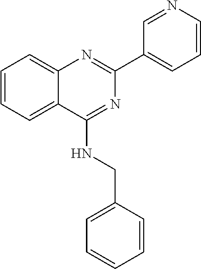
C1=CC=C2C(=C1)N=C(C1=CC=CN=C1)N=C2NCC1=CC=CC=C1
